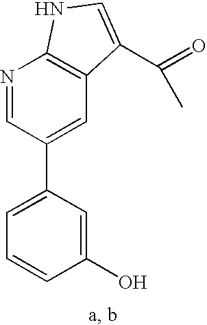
C1(O)=CC(C2=CC3=C(N=C2)NC=C3C(=O)C)=CC=C1
